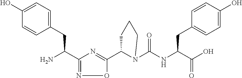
C1(C2=NC(C(N)CC3=CC=C(O)C=C3)=NO2)N(C(NC(C(O)=O)CC2=CC=C(O)C=C2)=O)CCC1
